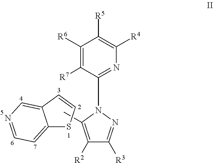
C12=CC=NC=C1C=CS2.CC1=C([R2])C([R3])=NN1C1=NC([R4])=C([R5])C([R6])=C1[R7]
